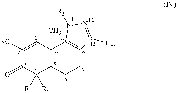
C1([NC])=CC2(C)C(C([R1])([R2])C1=O)CCC1=C2N([R3])N=C1[R6]
